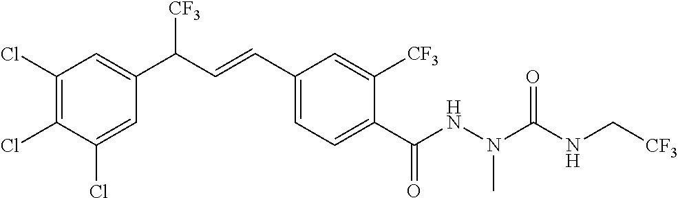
C1(Cl)=C(Cl)C(Cl)=CC(C(C=CC2=CC=C(C(NN(C(NC[CF3])=O)C)=O)C([CF3])=C2)[CF3])=C1
